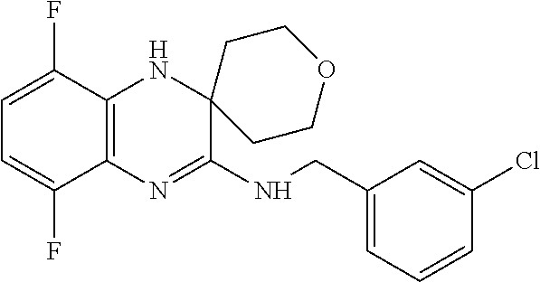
C1=C(F)C2=C(C(F)=C1)N=C(NCC1=CC=CC(Cl)=C1)C1(N2)CCOCC1
